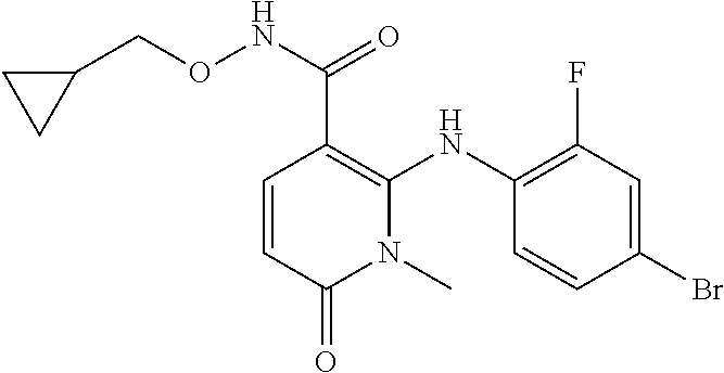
C(C1=C(NC2=C(F)C=C(Br)C=C2)N(C)C(=O)C=C1)(NOCC1CC1)=O
